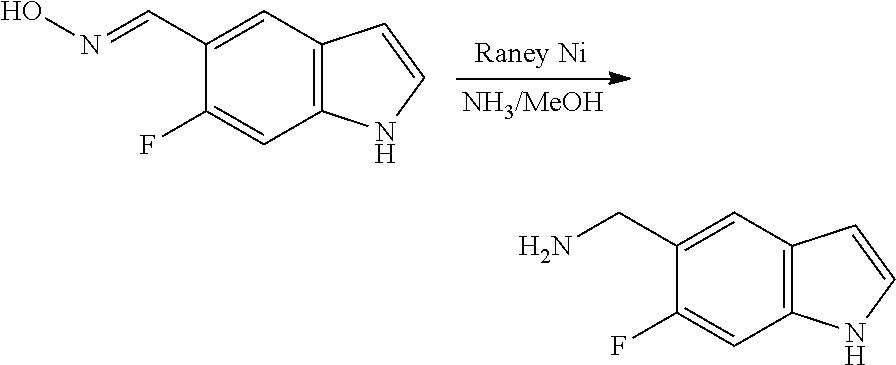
C12=C(C=C(C=NO)C(F)=C1)C=CN2.C12=C(C=C(CN)C(F)=C1)C=CN2
